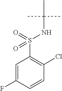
C1=C(F)C=CC(Cl)=C1S(=O)(=O)NC(C)(C)C
